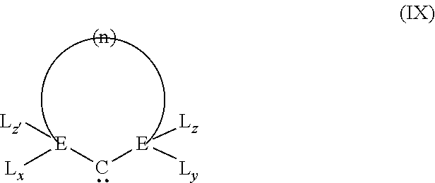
[E]([Lx])(C[E]([Ly])[Lz])[Lz]
